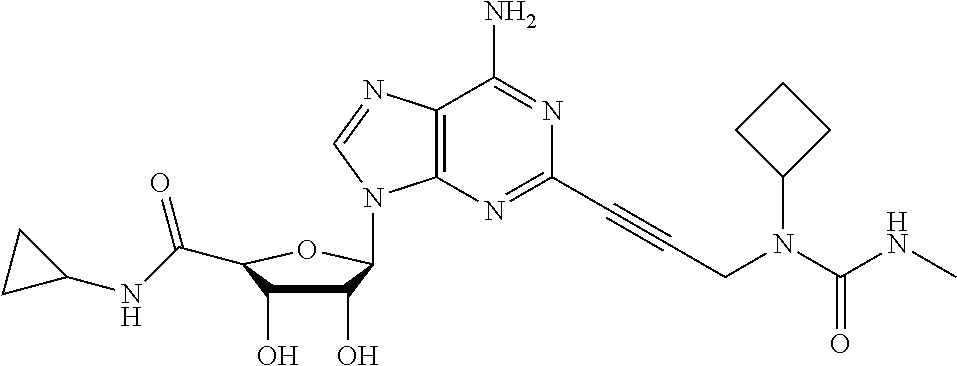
C1(O)C(O)C(C(NC2CC2)=O)OC1N1C2=C(N=C1)C(N)=NC(C#CCN(C(NC)=O)C1CCC1)=N2
